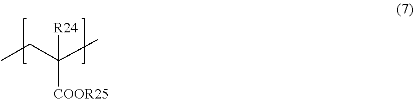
CCC(C)([R24])[COOR25]
